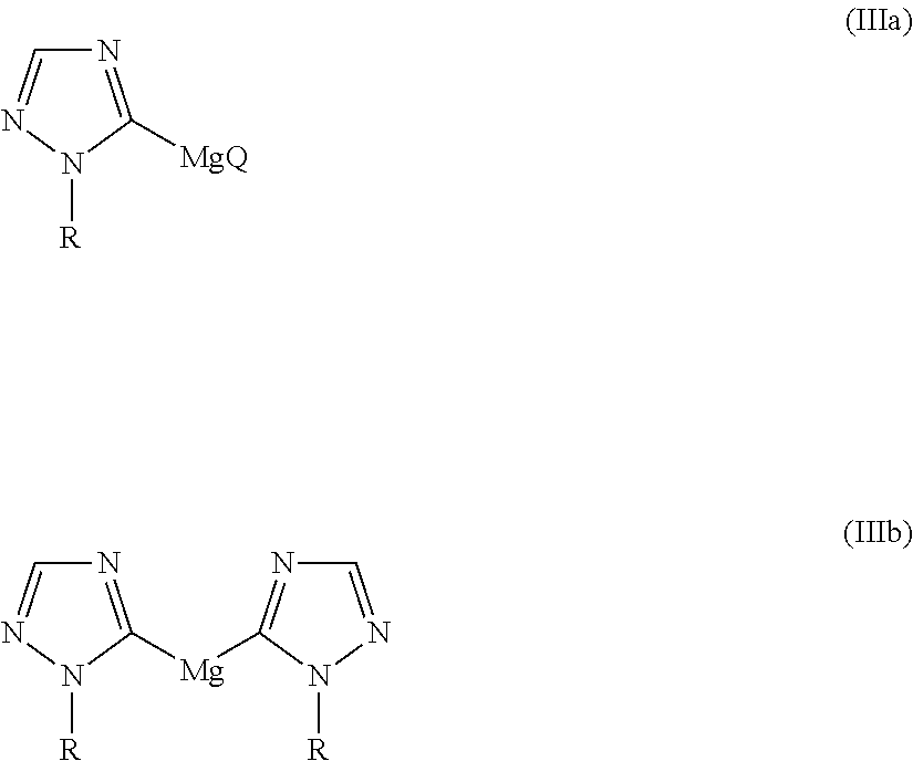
N1=C([MgQ])N([R])N=C1.N1=C([Mg]C2=NC=NN2[R])N([R])N=C1
